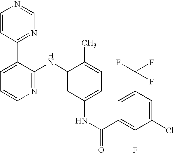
C1=CC(C2=CC=CN=C2NC2=CC(NC(C3=C(F)C(Cl)=CC(C(F)(F)F)=C3)=O)=CC=C2C)=NC=N1
